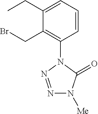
C1=CC=C(CC)C(CBr)=C1N1N=NN([Me])C1=O
